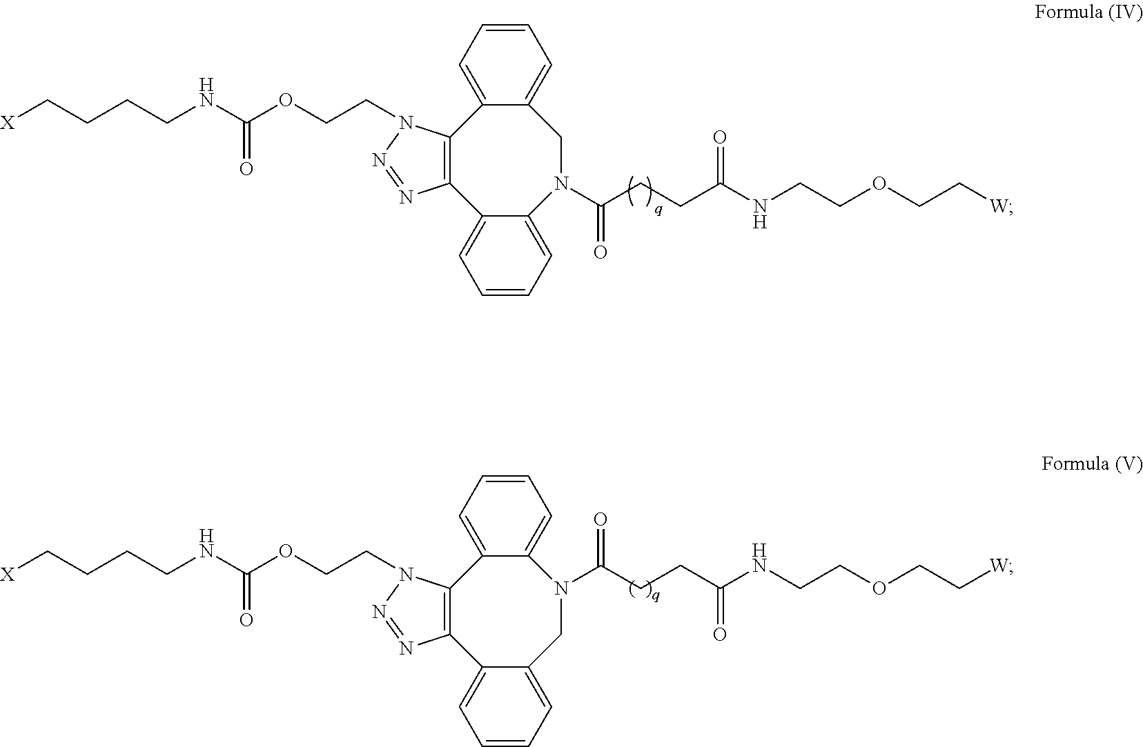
[X]CCCCNC(OCCN1C2=C(C3=CC=CC=C3CN(C(CCC(NCCOCC[W])=O)=O)C3=CC=CC=C32)N=N1)=O.[X]CCCCNC(OCCN1C2=C(C3=CC=CC=C3N(C(CCC(NCCOCC[W])=O)=O)CC3=CC=CC=C32)N=N1)=O
